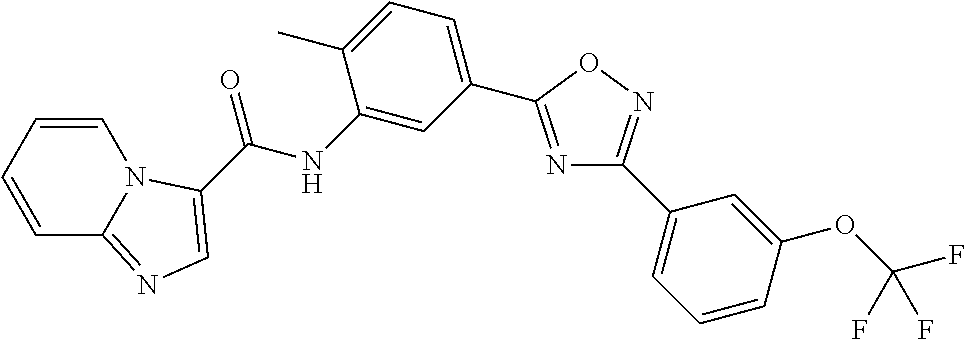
C1=CC=CN2C1=NC=C2C(NC1=CC(C2=NC(C3=CC=CC(OC(F)(F)F)=C3)=NO2)=CC=C1C)=O
